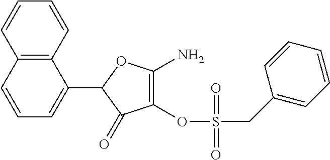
C1(OS(=O)(CC2=CC=CC=C2)=O)=C(N)OC(C2=CC=CC3=C2C=CC=C3)C1=O
